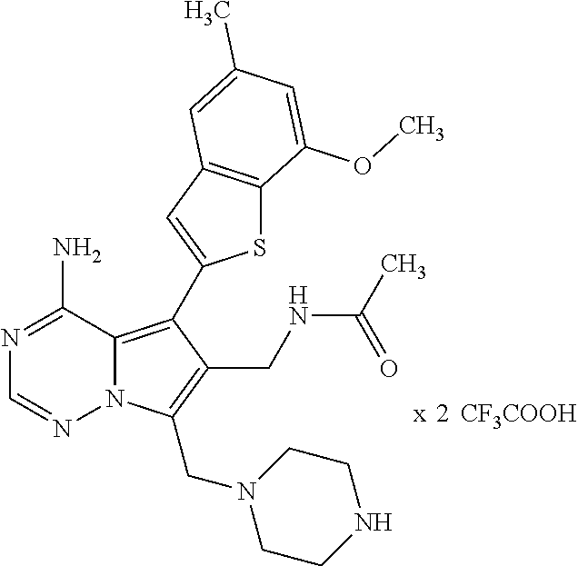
[CF3COOH].N12C(=C(C3=CC4=C(S3)C(OC)=CC(C)=C4)C(CNC(C)=O)=C1CN1CCNCC1)C(N)=NC=N2
